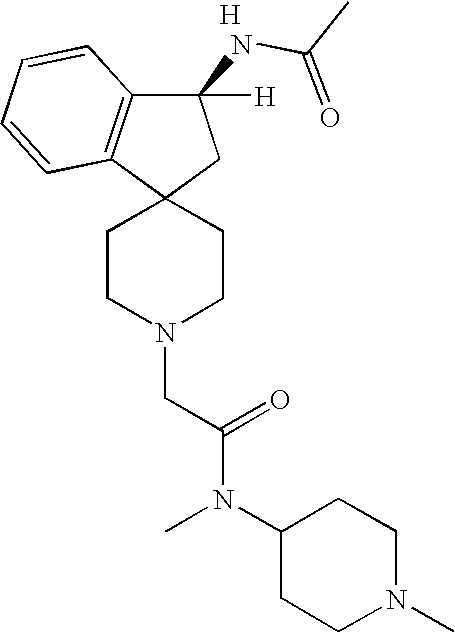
N1(CC(=O)N(C)C2CCN(C)CC2)CCC2(CC1)CC(NC(C)=O)([H])C1=C2C=CC=C1.[H]
